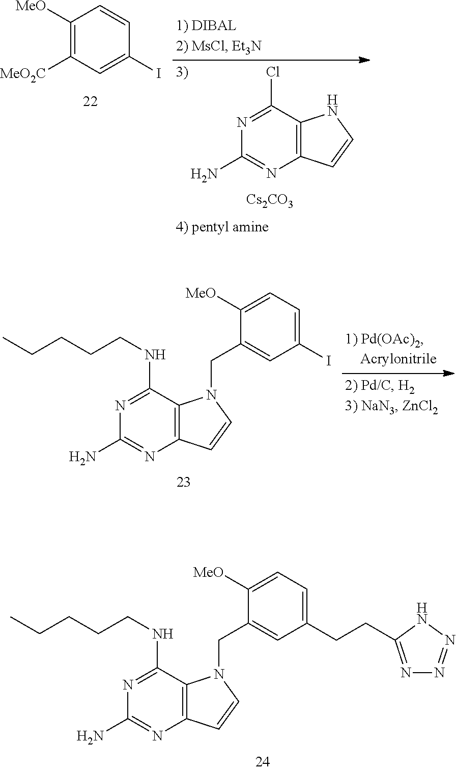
C1([MeO])=C([MeO2C])C=C(I)C=C1.N1=C(Cl)C2=C(N=C1N)C=CN2.[Cs2CO3].N1=C(NCCCCC)C2=C(N=C1N)C=CN2CC1=CC(CCC2=NN=NN2)=CC=C1[MeO].N1=C(NCCCCC)C2=C(N=C1N)C=CN2CC1=CC(I)=CC=C1[MeO]
